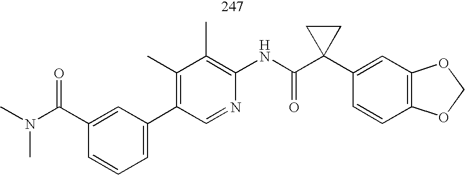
CN(C(C1=CC(C2=C(C)C(C)=C(NC(C3(C4=CC5=C(C=C4)OCO5)CC3)=O)N=C2)=CC=C1)=O)C
